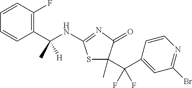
C1=CC(C(NC2=NC(=O)C(C(C3=CC(Br)=NC=C3)(F)F)(C)S2)(C)[H])=C(F)C=C1
